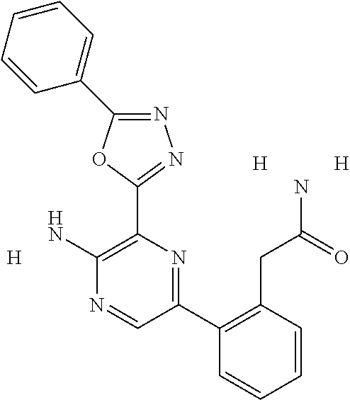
[H].N1=C(C2=CC=CC=C2)OC(C2=C(N)N=CC(C3=C(CC(N)=O)C=CC=C3)=N2)=N1.[H].[H]
